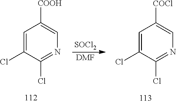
C1=C(Cl)C(Cl)=NC=C1[COCl].[SOCl2].[DMF].C1=C(Cl)C(Cl)=NC=C1[COOH]
